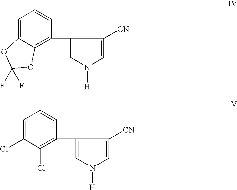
C1=C2C(=C(C3=CN([H])C=C3[CN])C=C1)OC(F)(F)O2.C1=C(Cl)C(Cl)=C(C2=CN([H])C=C2[CN])C=C1
